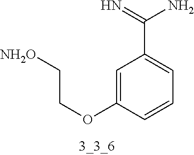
C1=C(OCC[NH2O])C=CC=C1C(N)=N
